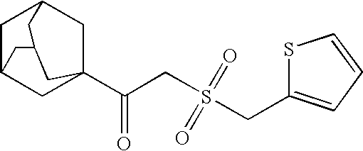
C1C2CC3(C(CS(CC4=CC=CS4)(=O)=O)=O)CC1CC(C2)C3
